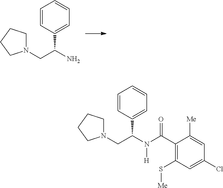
C1=CC=CC=C1C(N)CN1CCCC1.C1=CC=CC=C1C(N(C(C1=C(S[Me])C=C(Cl)C=C1[Me])=O)[H])CN1CCCC1
